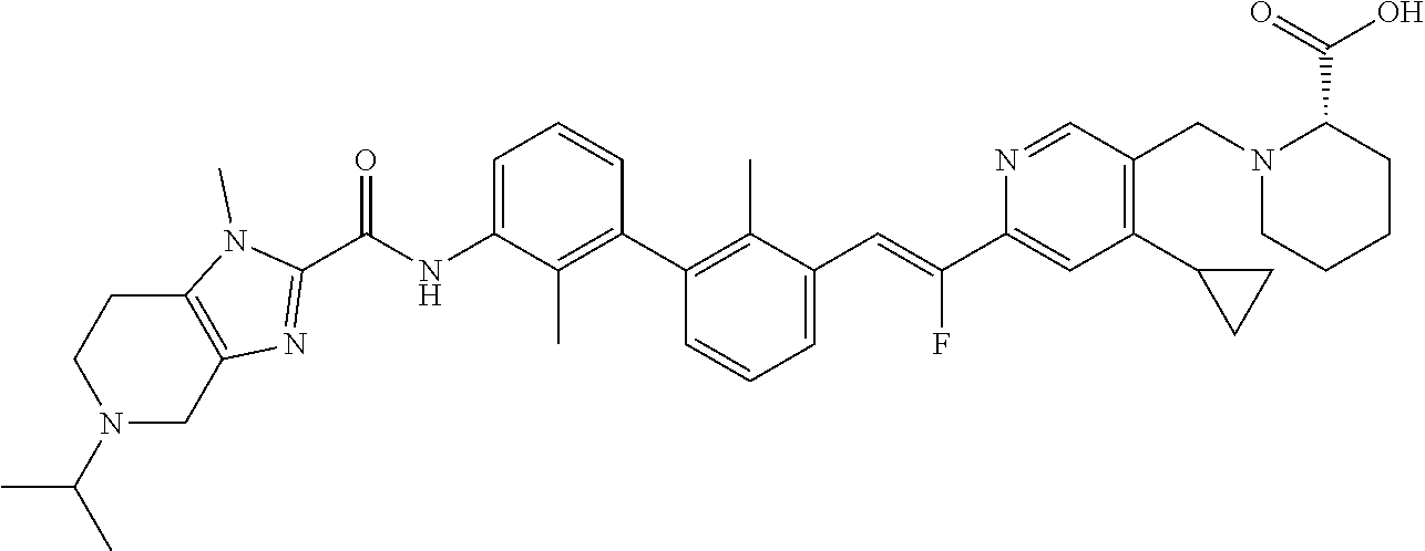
C1(C2=C(C)C(C=C(C3=CC(C4CC4)=C(CN4CCCCC4C(O)=O)C=N3)F)=CC=C2)=C(C)C(NC(C2=NC3=C(N2C)CCN(C(C)C)C3)=O)=CC=C1
